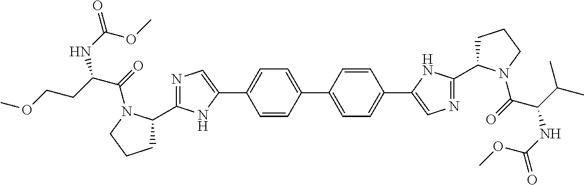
C1=CC(C2=CC=C(C3=CN=C(C4CCCN4C(C(C(C)C)NC(=O)OC)=O)N3)C=C2)=CC=C1C1=CN=C(C2CCCN2C(C(CCOC)NC(=O)OC)=O)N1
